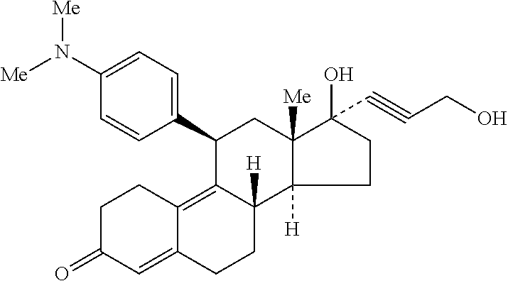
C1(C2=CC=C(N([Me])[Me])C=C2)C2=C3C(=CC(=O)CC3)CCC2([H])C2([H])C([Me])(C1)C(O)(C#CCO)CC2
